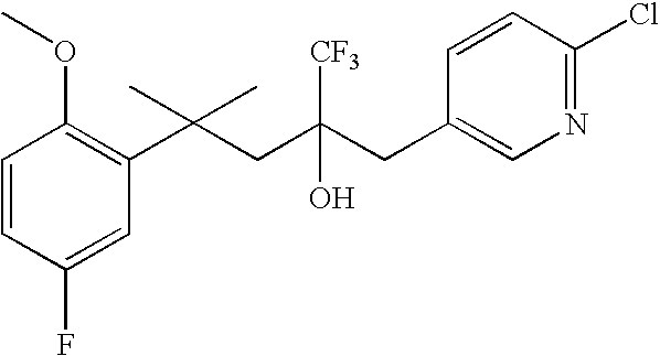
C1(F)=CC(C(CC(CC2=CN=C(Cl)C=C2)([CF3])O)(C)C)=C(OC)C=C1
